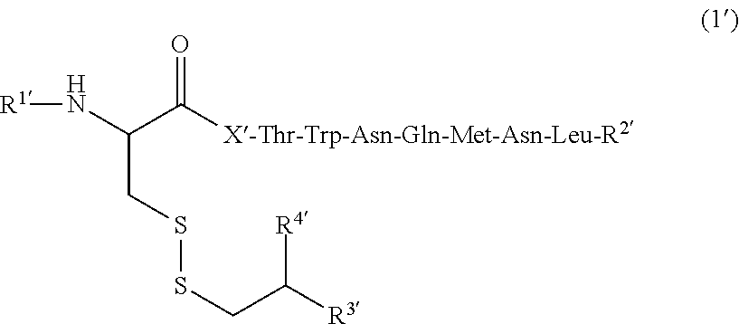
[R1]NC(C([X-Thr-Trp-Asn-Gln-Met-Asn-Leu-R2])=O)CSSCC([R4])[R3]
